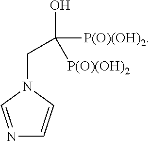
N1=CN(CC(O)([P(O)(OH)2])[P(O)(OH)2])C=C1
